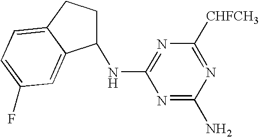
N1=C(N)N=C([CHFCH3])N=C1NC1CCC2=CC=C(F)C=C12
